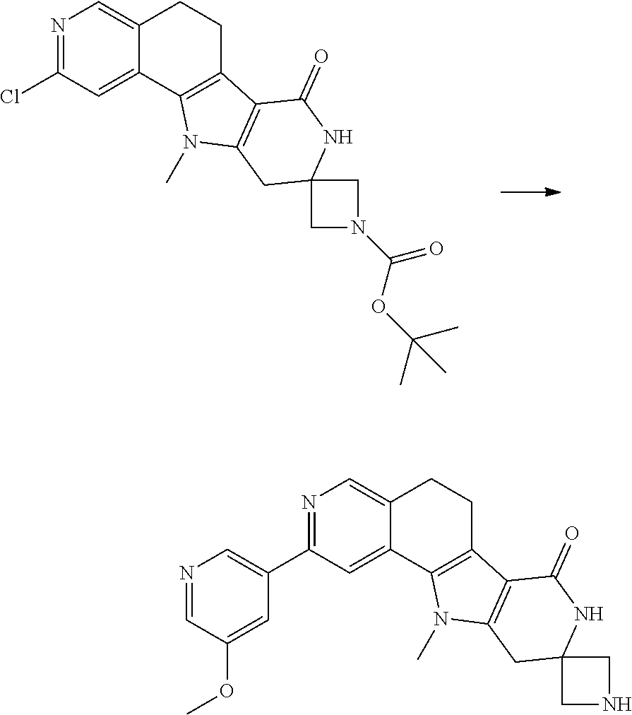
N1=C(Cl)C=C2C(=C1)CCC1=C2N(C)C2=C1C(=O)NC1(C2)CN(C(OC(C)(C)C)=O)C1.N1=C(C2=CN=CC(OC)=C2)C=C2C(=C1)CCC1=C2N(C)C2=C1C(=O)NC1(C2)CNC1
